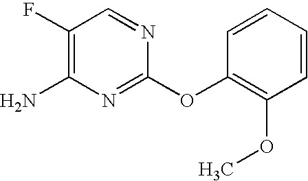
C1(F)=C(N)N=C(OC2=C(OC)C=CC=C2)N=C1
